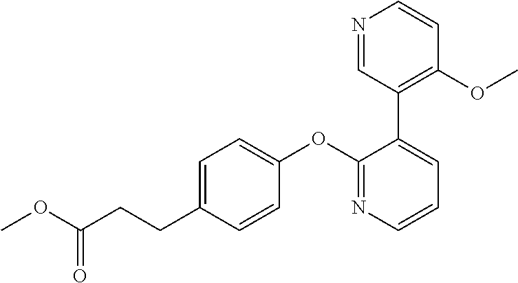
C1=C(CCC(OC)=O)C=CC(OC2=NC=CC=C2C2=C(OC)C=CN=C2)=C1
